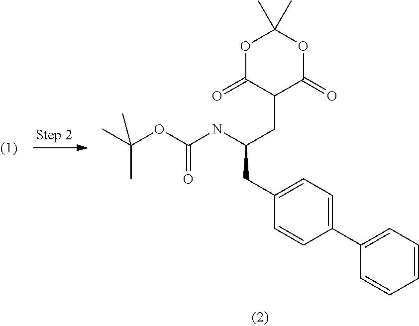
C1=CC=C(C2=CC=C(CC(NC(OC(C)(C)C)=O)CC3C(=O)OC(C)(C)OC3=O)C=C2)C=C1
